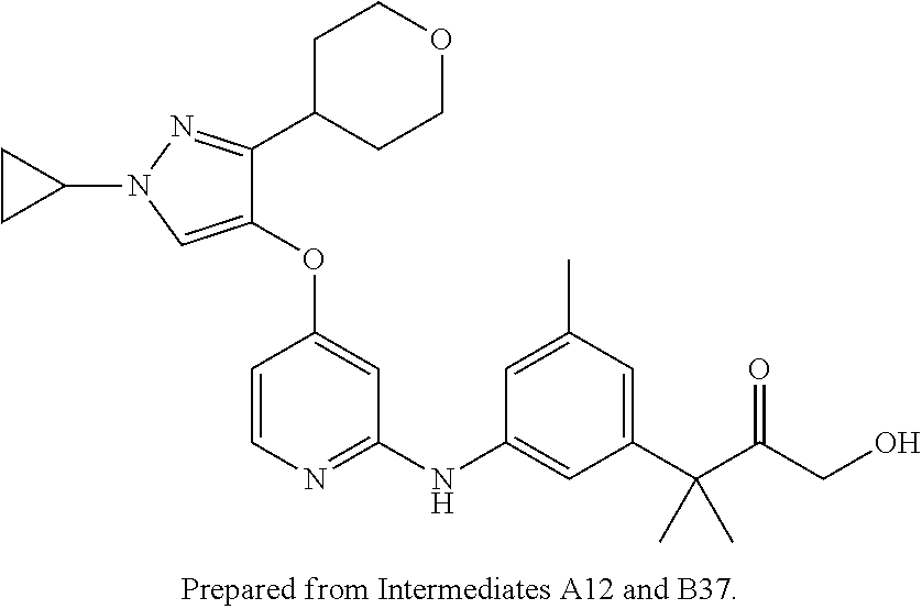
C1(OC2=CC(NC3=CC(C(C(CO)=O)(C)C)=CC(C)=C3)=NC=C2)=CN(C2CC2)N=C1C1CCOCC1
